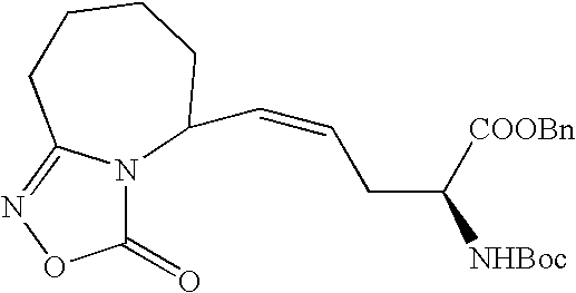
C1(=O)N2C(=NO1)CCCCC2C=CCC([COOBn])[NHBoc]
